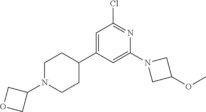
C1N(C2COC2)CCC(C2=CC(Cl)=NC(N3CC(OC)C3)=C2)C1
